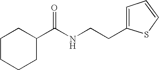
C1CCCC(C(NCCC2=CC=CS2)=O)C1
